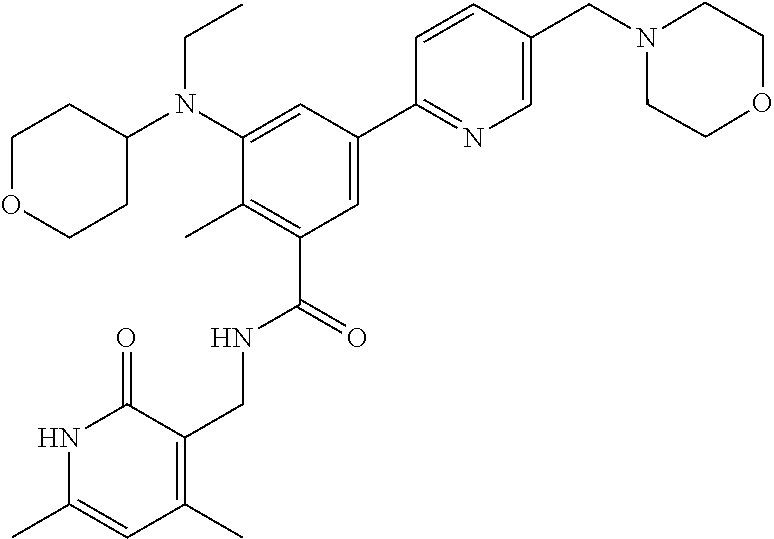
N1C(C)=CC(C)=C(CNC(C2=C(C)C(N(C3CCOCC3)CC)=CC(C3=NC=C(CN4CCOCC4)C=C3)=C2)=O)C1=O
